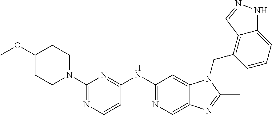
C1(OC)CCN(C2=NC=CC(NC3=NC=C4C(=C3)N(CC3=C5C(=CC=C3)NN=C5)C(C)=N4)=N2)CC1
